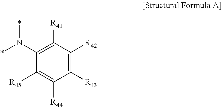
C1(N(*)*)=C([R41])C([R42])=C([R43])C([R44])=C1[R45]
